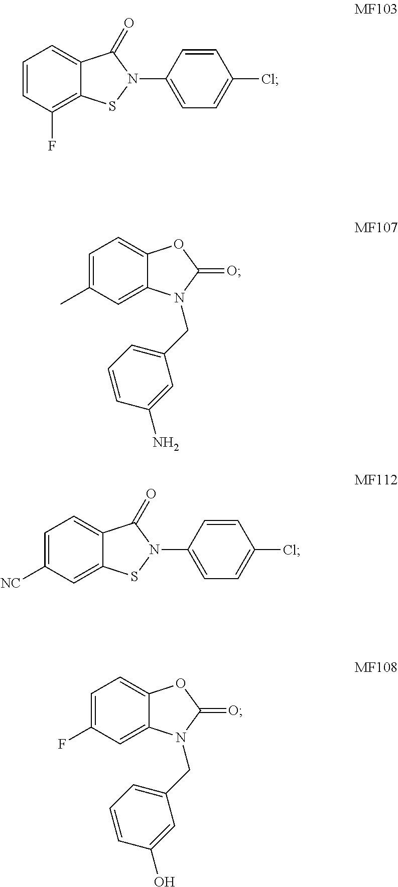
C1=CC(F)=C2C(=C1)C(=O)N(C1=CC=C(Cl)C=C1)S2.C1=C(C)C=C2C(=C1)OC(=O)N2CC1=CC=CC(N)=C1.C1=C([NC])C=C2C(=C1)C(=O)N(C1=CC=C(Cl)C=C1)S2.C1=C(F)C=C2C(=C1)OC(=O)N2CC1=CC=CC(O)=C1
